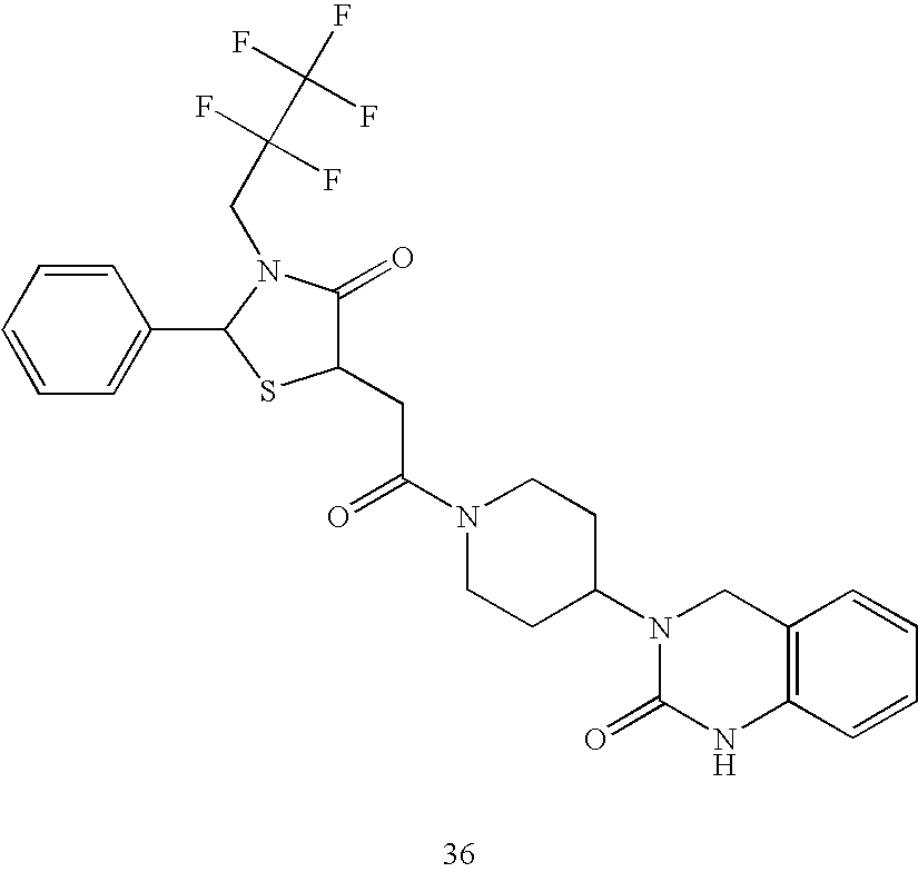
C1(CC(N2CCC(N3C(=O)NC4=C(C3)C=CC=C4)CC2)=O)C(=O)N(CC(C(F)(F)F)(F)F)C(C2=CC=CC=C2)S1
